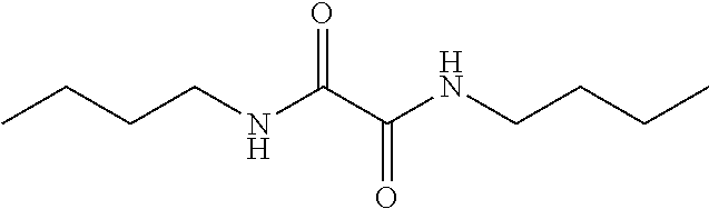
N(CCCC)C(=O)C(NCCCC)=O
